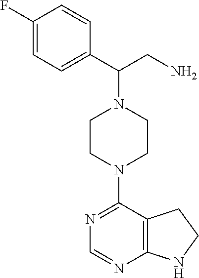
C1(F)=CC=C(C(CN)N2CCN(C3=NC=NC4=C3CCN4)CC2)C=C1
